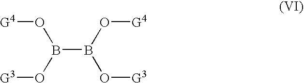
B(B(O[G4])O[G3])(O[G4])O[G3]
